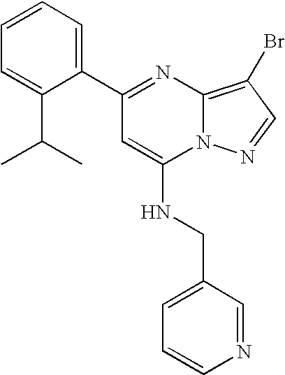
C1(C2=NC3=C(Br)C=NN3C(NCC3=CC=CN=C3)=C2)=CC=CC=C1C(C)C
